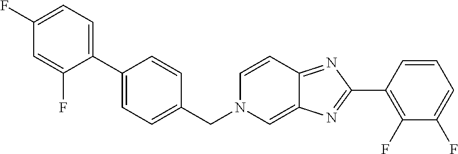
C1(F)=CC=C(C2=CC=C(CN3C=C4C(=NC(C5=C(F)C(F)=CC=C5)=N4)C=C3)C=C2)C(F)=C1
